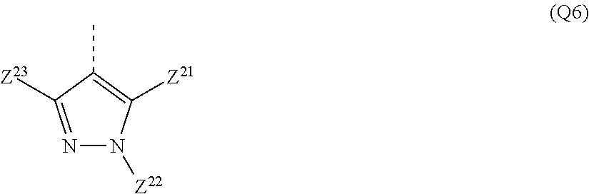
N1=C([Z23])C(C)=C([Z21])N1[Z22]
